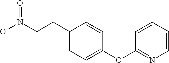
C1(CC[N+]([O-])=O)=CC=C(OC2=NC=CC=C2)C=C1
